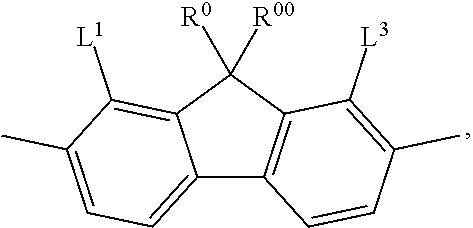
C12=CC=C(C)C([L1])=C1C([R0])([R00])C1=C2C=CC(C)=C1[L3]
